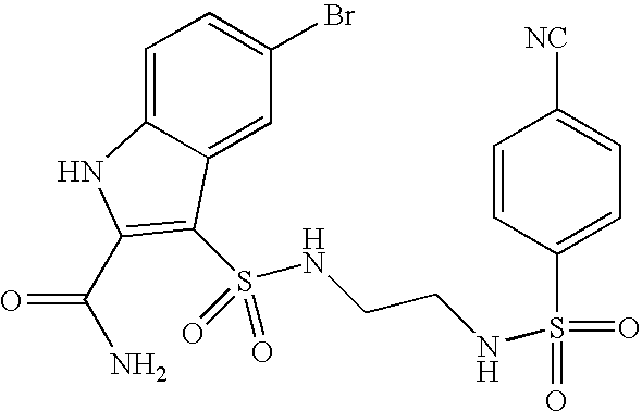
C1(Br)=CC=C2C(=C1)C(S(NCCNS(=O)(=O)C1=CC=C([NC])C=C1)(=O)=O)=C(C(N)=O)N2
